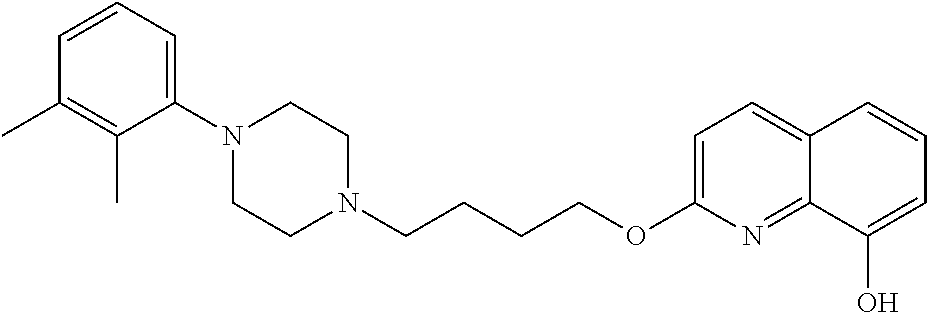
C1N(C2=CC=CC(C)=C2C)CCN(CCCCOC2=CC=C3C(=N2)C(O)=CC=C3)C1
